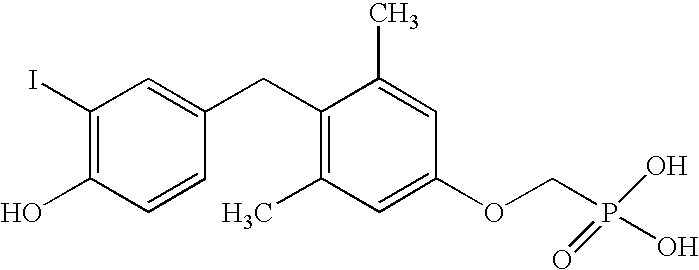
C1(I)=C(O)C=CC(CC2=C(C)C=C(OCP(O)(=O)O)C=C2C)=C1
